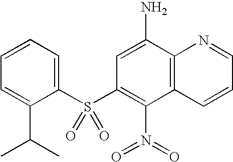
C1(S(C2=C(N(=O)=O)C3=C(C(N)=C2)N=CC=C3)(=O)=O)=CC=CC=C1C(C)C
